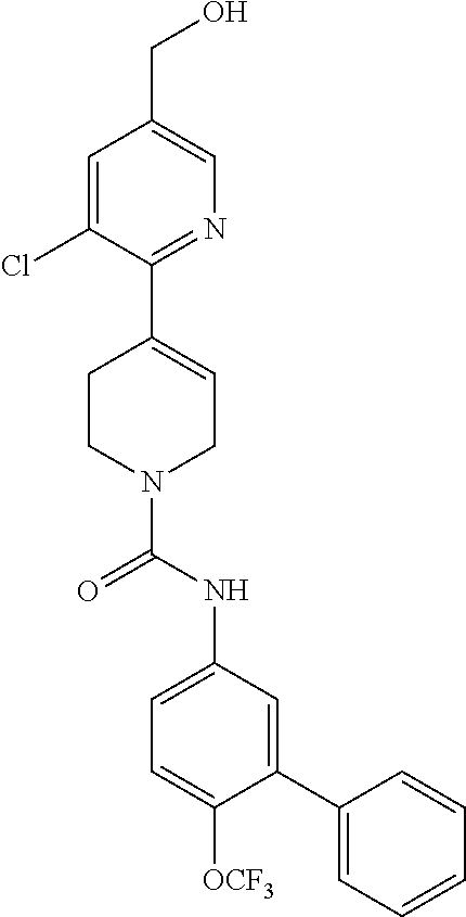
C1=C(Cl)C(C2=CCN(C(NC3=CC=C([OCF3])C(C4=CC=CC=C4)=C3)=O)CC2)=NC=C1CO
